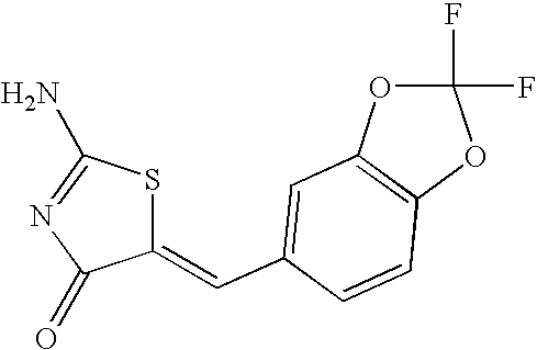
C1(F)(F)OC2=C(O1)C=CC(C=C1SC(N)=NC1=O)=C2
